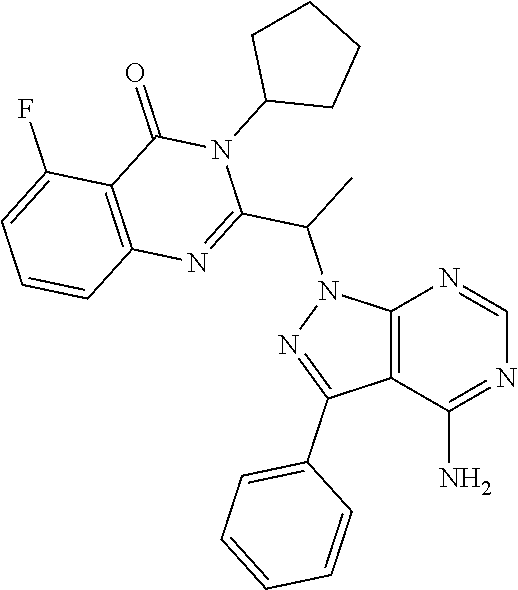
C12=C(C(N)=NC=N1)C(C1=CC=CC=C1)=NN2C(C1=NC2=C(C(=O)N1C1CCCC1)C(F)=CC=C2)C
